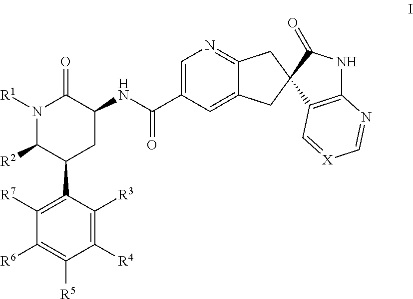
N1([R1])C([R2])C(C2=C([R7])C([R6])=C([R5])C([R4])=C2[R3])CC(NC(C2=CN=C3C(=C2)CC2(C3)C3=C(NC2=O)N=C[X]=C3)=O)C1=O
